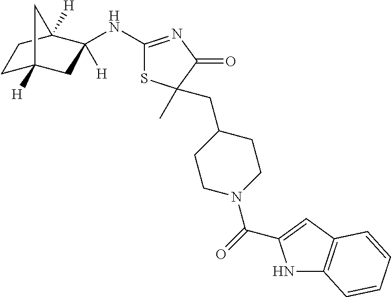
C1(NC2([H])CC3([H])CCC2([H])C3)=NC(=O)C(C)(CC2CCN(C(=O)C3=CC4=C(N3)C=CC=C4)CC2)S1
